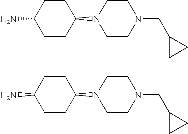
C1CN(CC2CC2)CCN1C1CCC(N)CC1.C1CN(CC2CC2)CCN1C1CCC(N)CC1
